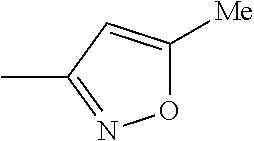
O1C([Me])=CC(C)=N1
